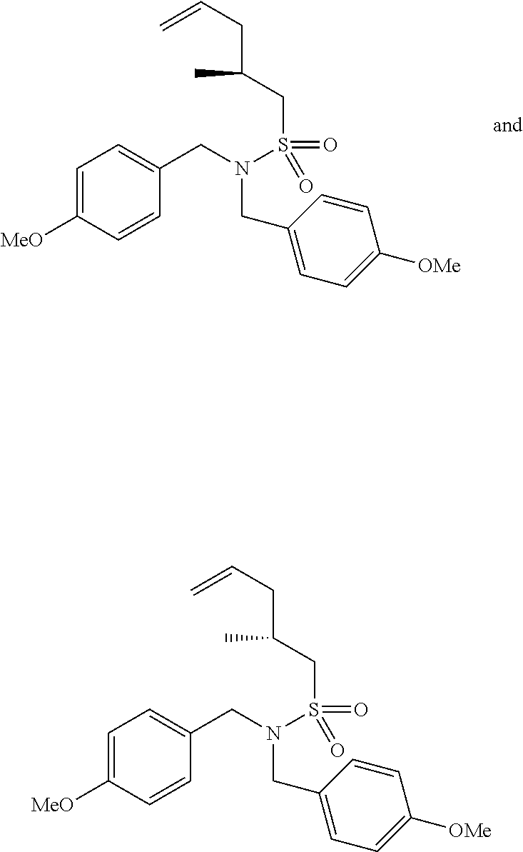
C1=C([MeO])C=CC(CN(S(=O)(CC(CC=C)C)=O)CC2=CC=C([OMe])C=C2)=C1.C1=C([MeO])C=CC(CN(S(=O)(CC(CC=C)C)=O)CC2=CC=C([OMe])C=C2)=C1
